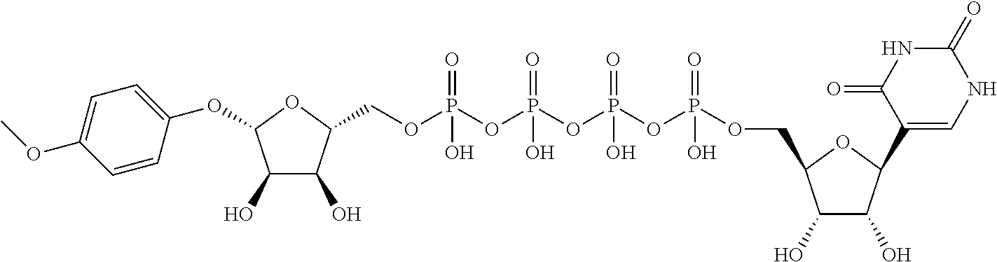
C1(O)C(O)C(COP(OP(OP(OP(OCC2C(O)C(O)C(C3=CNC(=O)NC3=O)O2)(=O)O)(=O)O)(=O)O)(=O)O)OC1OC1=CC=C(OC)C=C1
